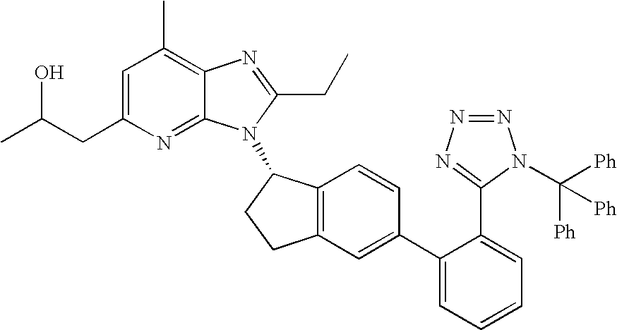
C1=C(CC(C)O)N=C2C(=C1C)N=C(CC)N2C1C2=C(CC1)C=C(C1=CC=CC=C1C1=NN=NN1C([Ph])([Ph])[Ph])C=C2
